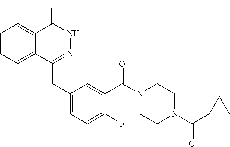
C1=CC=C2C(=C1)C(=O)NN=C2CC1=CC=C(F)C(C(=O)N2CCN(C(=O)C3CC3)CC2)=C1
